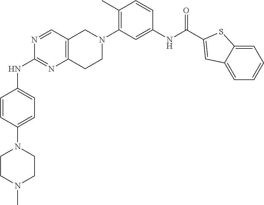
N1(C2=CC=C(NC3=NC4=C(C=N3)CN(C3=C(C)C=CC(NC(=O)C5=CC6=CC=CC=C6S5)=C3)CC4)C=C2)CCN(C)CC1
